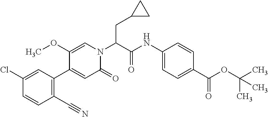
C1(=O)N(C(C(NC2=CC=C(C(OC(C)(C)C)=O)C=C2)=O)CC2CC2)C=C(OC)C(C2=C(C#N)C=CC(Cl)=C2)=C1
